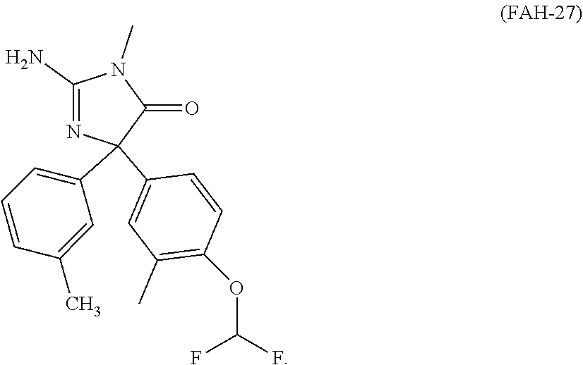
C1(C2(C3=CC(C)=C(OC(F)F)C=C3)N=C(N)N(C)C2=O)=CC=CC(C)=C1
